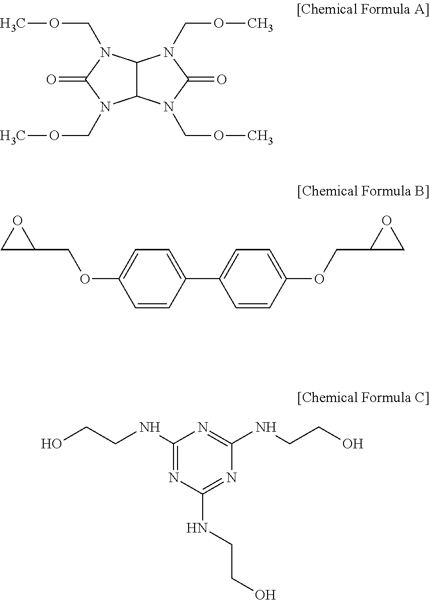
C12C(N(COC)C(=O)N1COC)N(COC)C(=O)N2COC.C1(C2=CC=C(OCC3CO3)C=C2)=CC=C(OCC2OC2)C=C1.C1(NCCO)=NC(NCCO)=NC(NCCO)=N1
